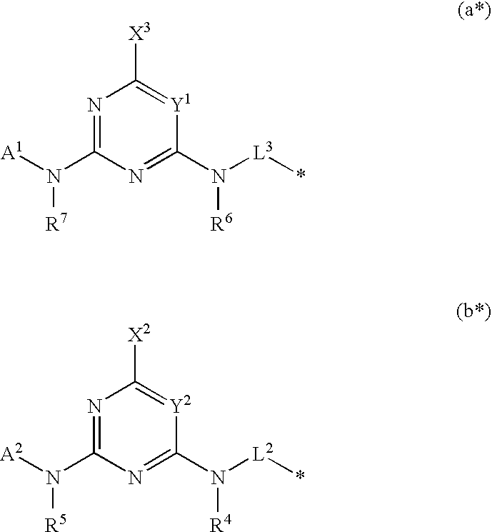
N1=C(N([A1])[R7])N=C(N([L3]*)[R6])[Y1]=C1[X3].N1=C(N([A2])[R5])N=C(N([L2]*)[R4])[Y2]=C1[X2]
